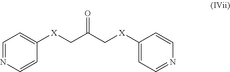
C1=NC=CC([X]CC(C[X]C2=CC=NC=C2)=O)=C1
